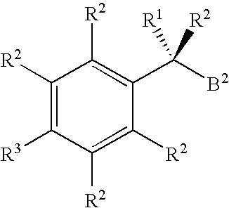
C1([R3])=C([R2])C([R2])=C(C([R2])([R1])[B2])C([R2])=C1[R2]
